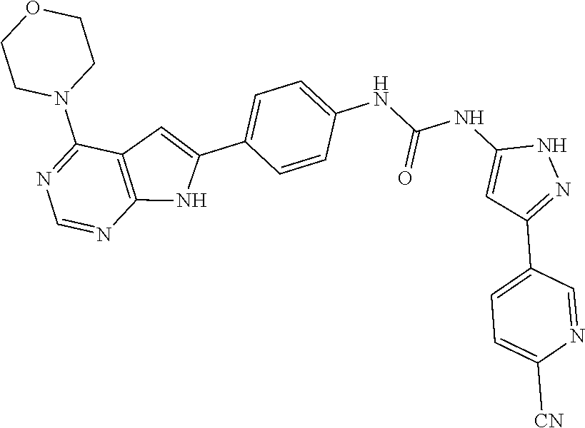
C1CN(C2=NC=NC3=C2C=C(C2=CC=C(NC(NC4=CC(C5=CC=C([CN])N=C5)=NN4)=O)C=C2)N3)CCO1
